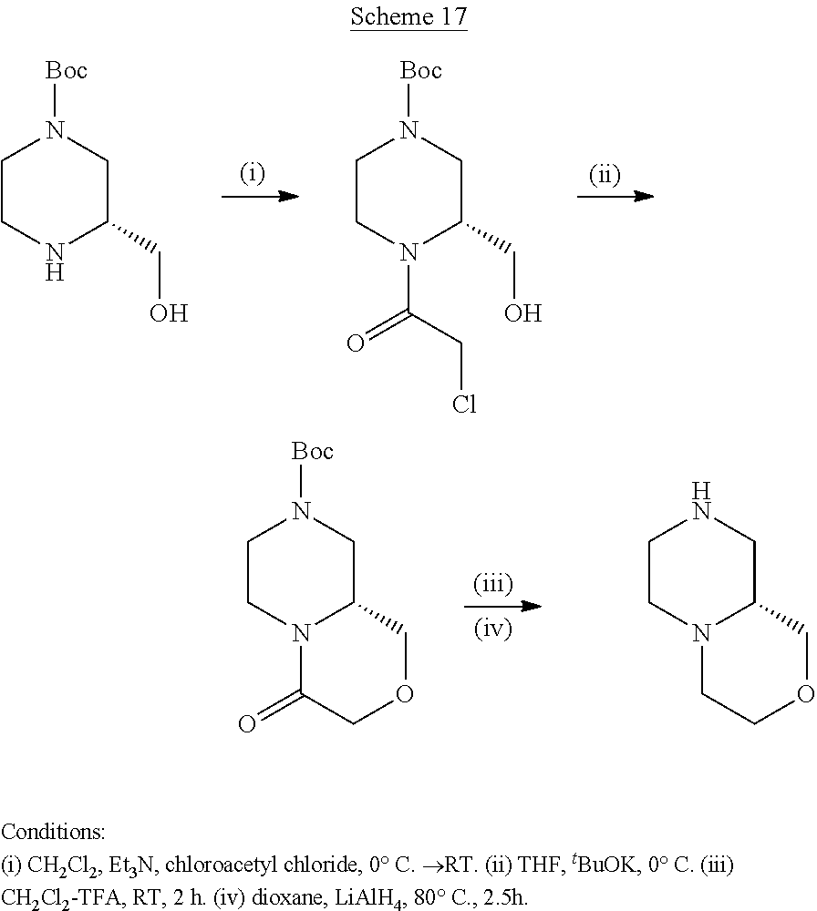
C1CNC(CO)CN1[Boc].C1CN(C(CCl)=O)C(CO)CN1[Boc].C1CN2C(CN1[Boc])COCC2=O.C1CN2C(CN1)COCC2
